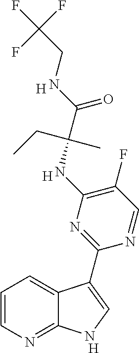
C1=CN=C2C(=C1)C(C1=NC(NC(C(NCC(F)(F)F)=O)(CC)C)=C(F)C=N1)=CN2.[H].[H].[H]
